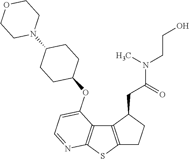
C12=C(SC3=C1C(OC1CCC(N4CCOCC4)CC1)=CC=N3)CCC2CC(N(CCO)C)=O
